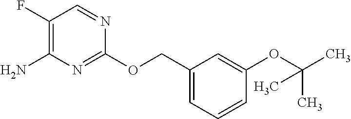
C1(F)=C(N)N=C(OCC2=CC=CC(OC(C)(C)C)=C2)N=C1
